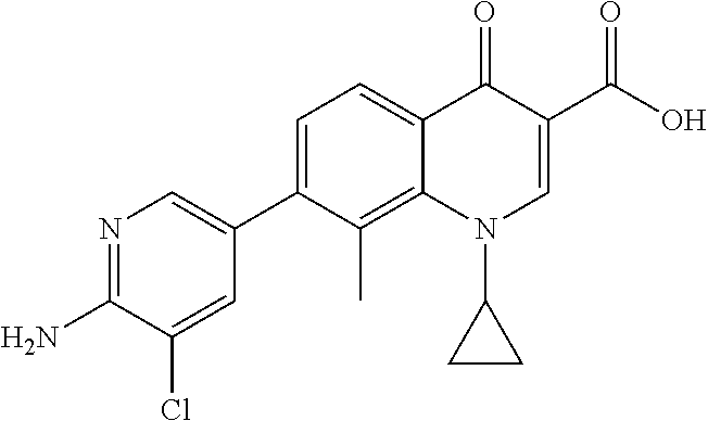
C12=C(C)C(C3=CN=C(N)C(Cl)=C3)=CC=C1C(=O)C(C(O)=O)=CN2C1CC1
